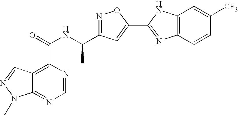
C12=NC=NC(C(NC(C3=NOC(C4=NC5=C(N4)C=C([CF3])C=C5)=C3)C)=O)=C1C=NN2C
